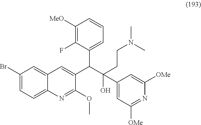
C1(Br)=CC=C2C(=C1)C=C(C(C(O)(C1=CC([OMe])=NC([OMe])=C1)CCN(C)C)C1=CC=CC([MeO])=C1F)C(OC)=N2
